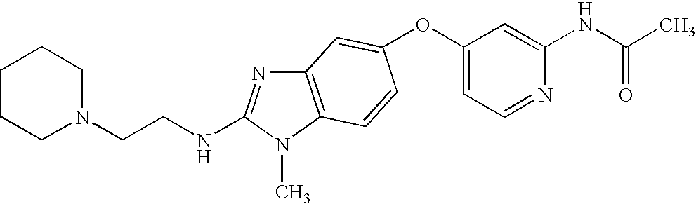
O(C1=CC=NC(NC(C)=O)=C1)C1=CC2=C(N(C)C(NCCN3CCCCC3)=N2)C=C1
